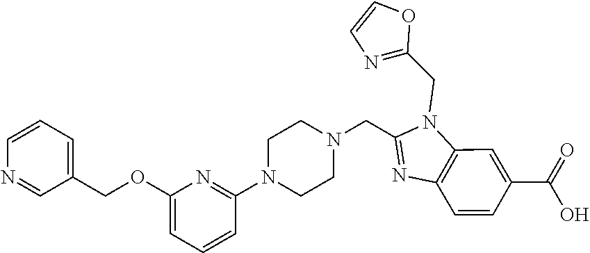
C1=CC=C(COC2=CC=CC(N3CCN(CC4=NC5=C(N4CC4=NC=CO4)C=C(C(=O)O)C=C5)CC3)=N2)C=N1
